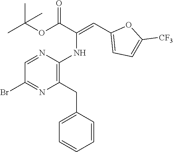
BrC1=NC(CC2=CC=CC=C2)=C(NC(=CC2=CC=C([CF3])O2)C(OC(C)(C)C)=O)N=C1
